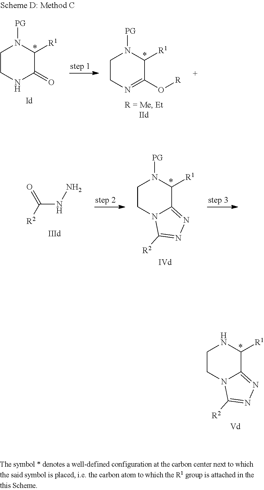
C1CN=C(O[R])C([R1])N1[PG].C1CNC(=O)C([R1])N1[PG].C1CN2C(=NN=C2[R2])C([R1])N1[PG].N(C([R2])=O)N.C1CN2C(=NN=C2[R2])C([R1])N1
